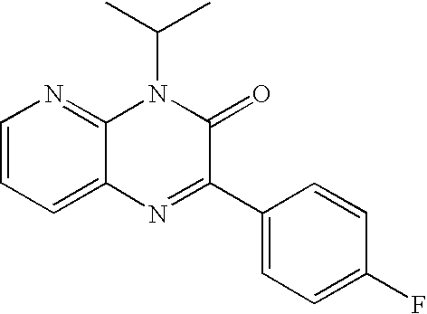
C1=CC=C2C(=N1)N(C(C)C)C(=O)C(C1=CC=C(F)C=C1)=N2
